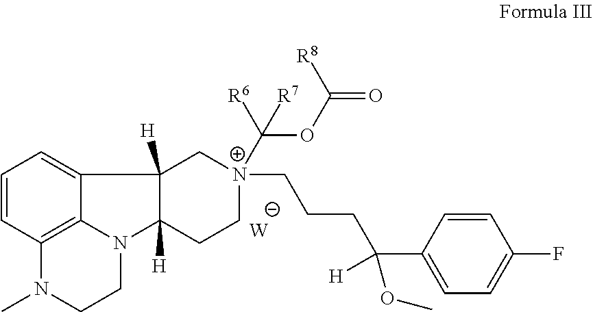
[W].C1=CC2=C3C(=C1)C1([H])C([H])(N3CCN2C)CC[N+](C(OC(=O)[R8])([R6])[R7])(CCCC(C2=CC=C(F)C=C2)(OC)[H])C1
